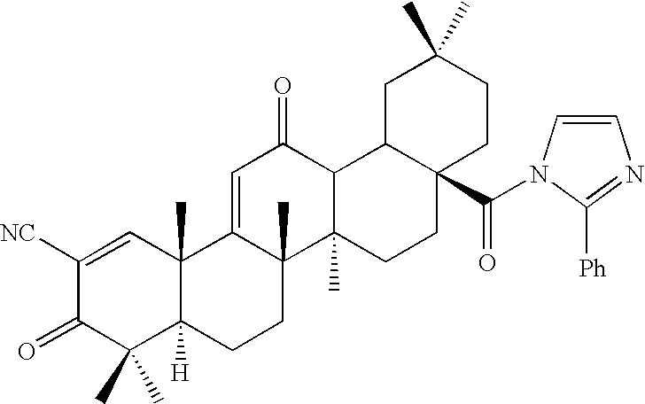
C1([NC])=CC2(C)C([H])(C(C)(C)C1=O)CCC1(C)C2=CC(=O)C2C1(C)CCC1(C(N3C=CN=C3[Ph])=O)CCC(C)(C)CC12
